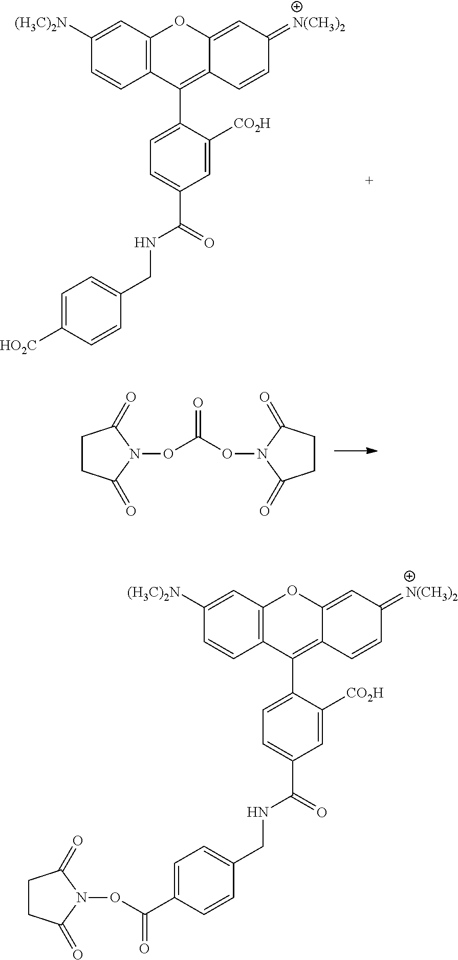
C1=CC2=C(C=C1[(H3C)2N])OC1=CC(=[N(CH3)2])C=CC1=C2C1=CC=C(C(NCC2=CC=C([HO2C])C=C2)=O)C=C1[CO2H].C1CC(=O)N(OC(ON2C(=O)CCC2=O)=O)C1=O.C1=CC2=C(C=C1[(H3C)2N])OC1=CC(=[N(CH3)2])C=CC1=C2C1=CC=C(C(NCC2=CC=C(C(=O)ON3C(=O)CCC3=O)C=C2)=O)C=C1[CO2H]
